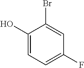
C1(O)=CC=C(F)C=C1Br
